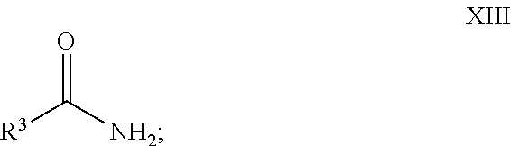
[R3]C([NH2])=O
